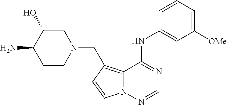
C12=C(CN3CC(O)C(N)CC3)C=CN1N=CN=C2NC1=CC([OMe])=CC=C1
